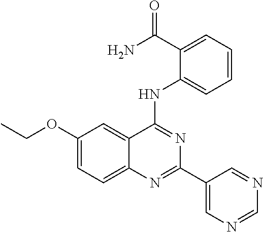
C1(OCC)=CC=C2C(=C1)C(NC1=CC=CC=C1C(N)=O)=NC(C1=CN=CN=C1)=N2
